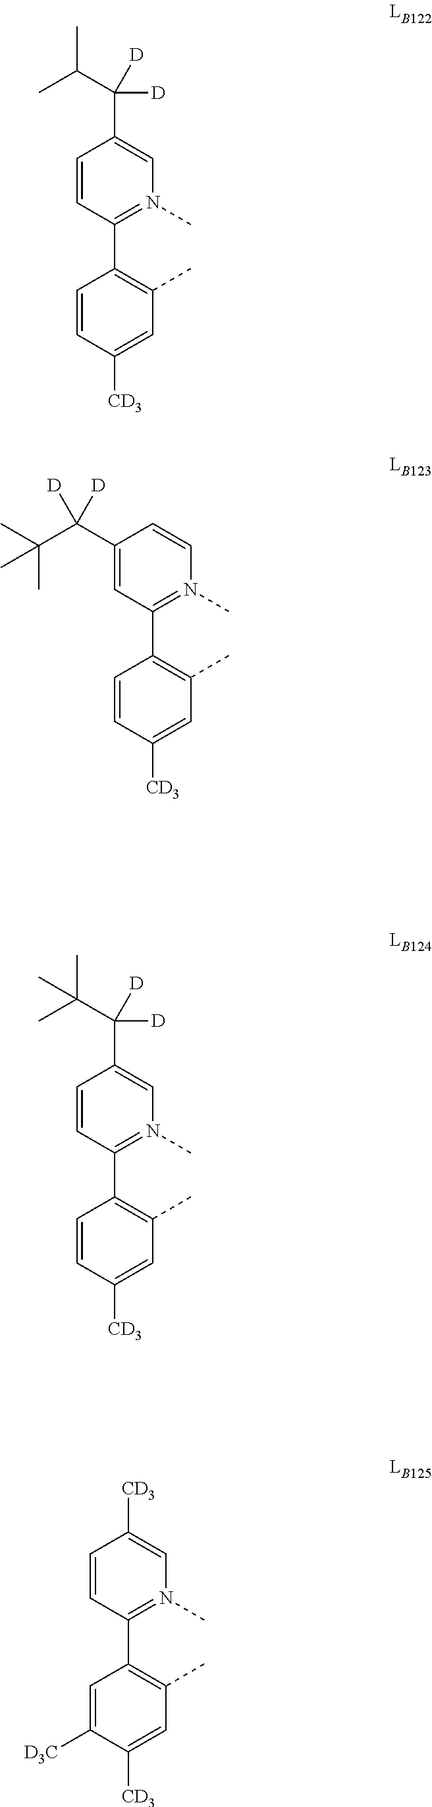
C1=CC(C2=C(C)C=C([CD3])C=C2)=N(C)C=C1C(C(C)C)([D])[D].C1=CC(C2=C(C)C=C([CD3])C=C2)=N(C)C=C1C(C(C)(C)C)([D])[D].C1(C(C(C)(C)C)([D])[D])=CC(C2=C(C)C=C([CD3])C=C2)=N(C)C=C1.C1=CC(C2=C(C)C=C([CD3])C([D3C])=C2)=N(C)C=C1[CD3]
